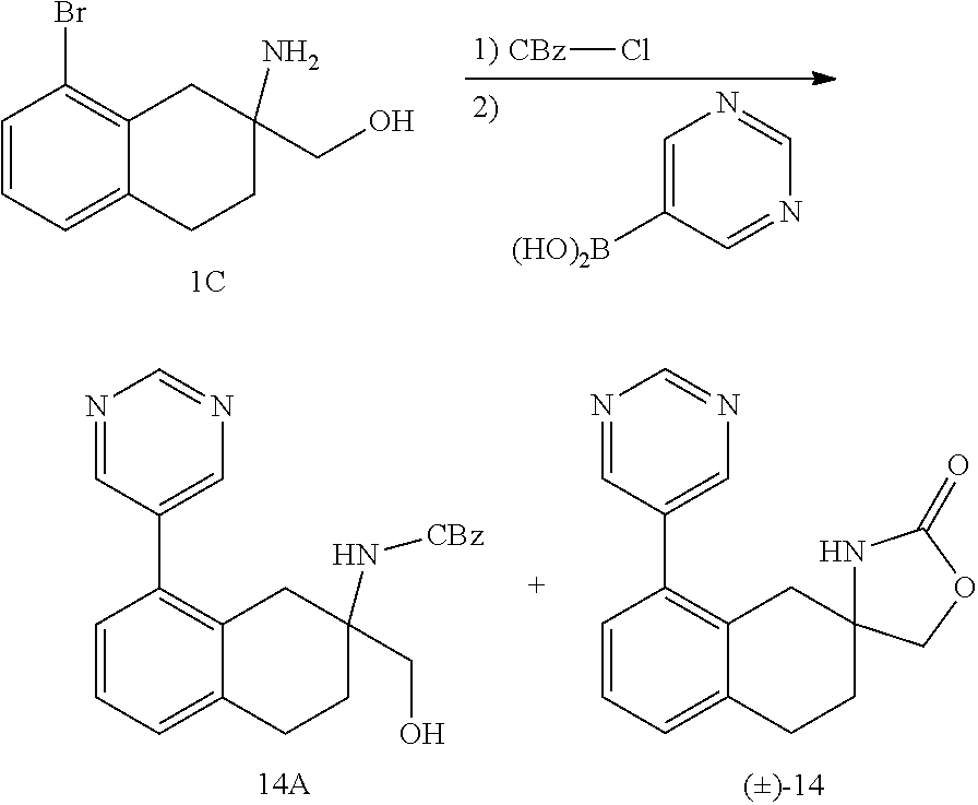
C1=CC=C2C(=C1Br)CC(CO)(N)CC2.[CBz]Cl.C1=C([(HO)2B])C=NC=N1.C1=CC=C2C(=C1C1=CN=CN=C1)CC(CO)(N[CBz])CC2.C1=CC=C2C(=C1C1=CN=CN=C1)CC1(CC2)NC(=O)OC1
